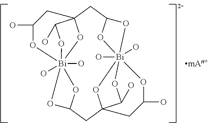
O1[Bi]234(O)(O)OC(O)C1(CC1O[Bi]56(O)(O)(O1)OC(CC(O2)O3)(C(O)O5)CC(O)O6)CC(O)O4.[mAn+]
